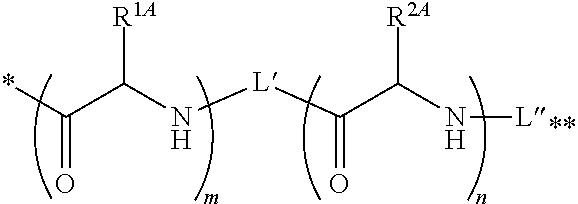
*C(C(N[L]C(C(N[L])[R2A])=O)[R1A])=O
